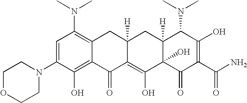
C1OCCN(C2=CC(N(C)C)=C3C(=C2O)C(=O)C2=C(O)C4(O)C([H])(CC2([H])C3)C(N(C)C)C(O)=C(C(N)=O)C4=O)C1
